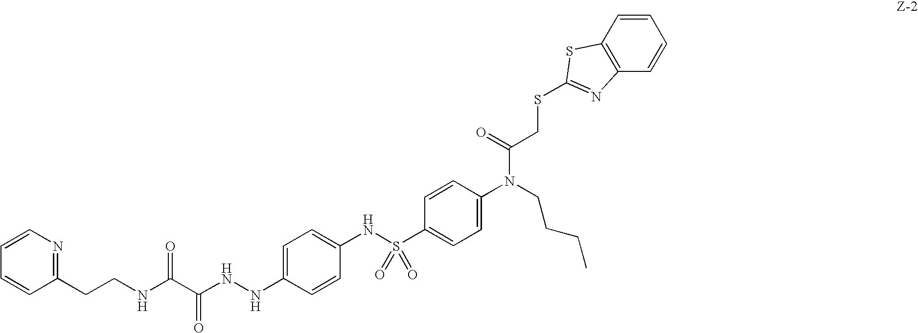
C1=CN=C(CCNC(C(NNC2=CC=C(NS(C3=CC=C(N(CCCC)C(=O)CSC4=NC5=C(C=CC=C5)S4)C=C3)(=O)=O)C=C2)=O)=O)C=C1
